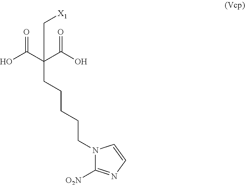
C(CCCCC(C(O)=O)(C(O)=O)C[X1])N1C([O2N])=NC=C1
